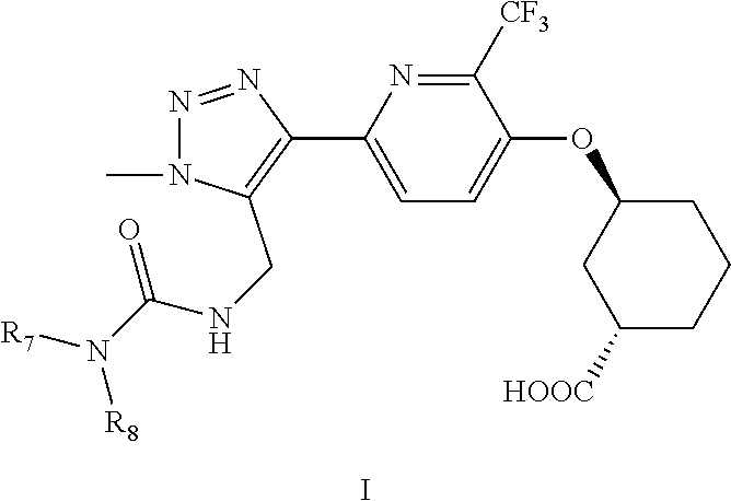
C1=C(C2=C(CNC(N([R8])[R7])=O)N(C)N=N2)N=C([CF3])C(OC2CC([HOOC])CCC2)=C1.I
